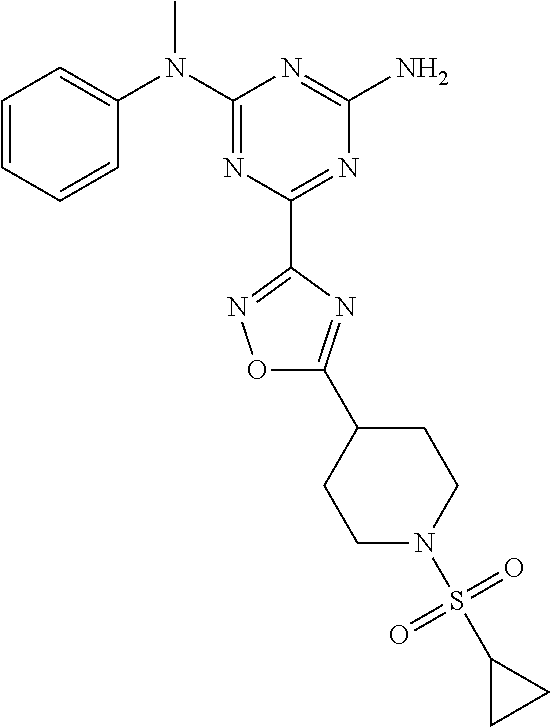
C1=CC=CC(N(C2=NC(C3=NOC(C4CCN(S(C5CC5)(=O)=O)CC4)=N3)=NC(N)=N2)C)=C1
